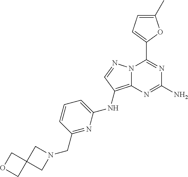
N12C(=C(NC3=CC=CC(CN4CC5(C4)COC5)=N3)C=N1)N=C(N)N=C2C1=CC=C(C)O1
